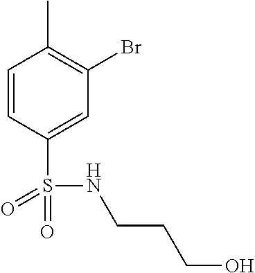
C1=CC(S(NCCCO)(=O)=O)=CC(Br)=C1C
